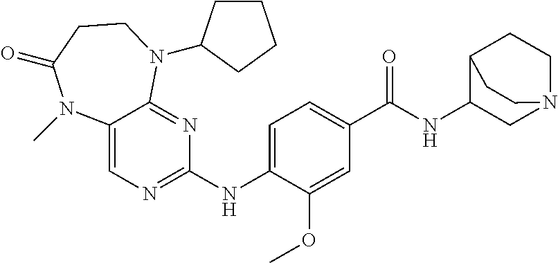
C1(NC2=CC=C(C(NC3C4CCN(C3)CC4)=O)C=C2OC)=NC=C2C(=N1)N(C1CCCC1)CCC(=O)N2C
